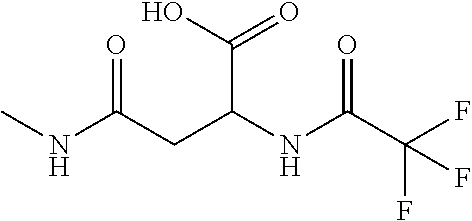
CNC(CC(NC(=O)C(F)(F)F)C(=O)O)=O
